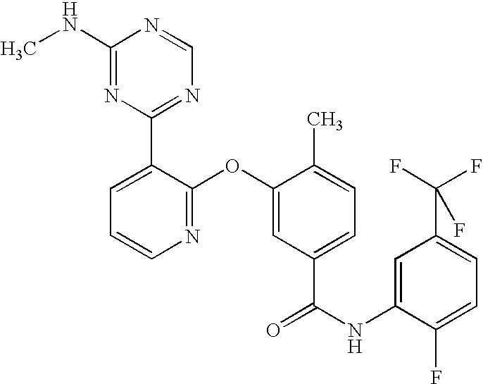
N1=C(OC2=CC(C(NC3=CC(C(F)(F)F)=CC=C3F)=O)=CC=C2C)C(C2=NC=NC(NC)=N2)=CC=C1
